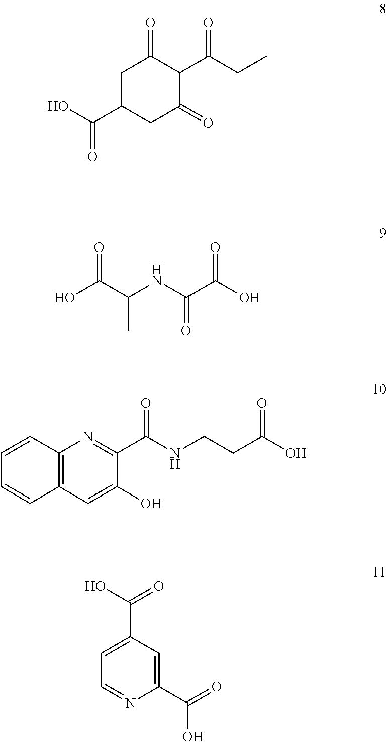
C1C(C(O)=O)CC(=O)C(C(CC)=O)C1=O.OC(C(NC(C(O)=O)=O)C)=O.C1=CC2=C(C=C1)C=C(O)C(C(NCCC(O)=O)=O)=N2.C1=C(C(O)=O)C=C(C(=O)O)N=C1
